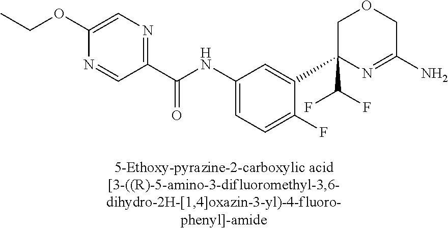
C1(C(NC2=CC=C(F)C(C3(C(F)F)N=C(N)COC3)=C2)=O)=NC=C(OCC)N=C1
